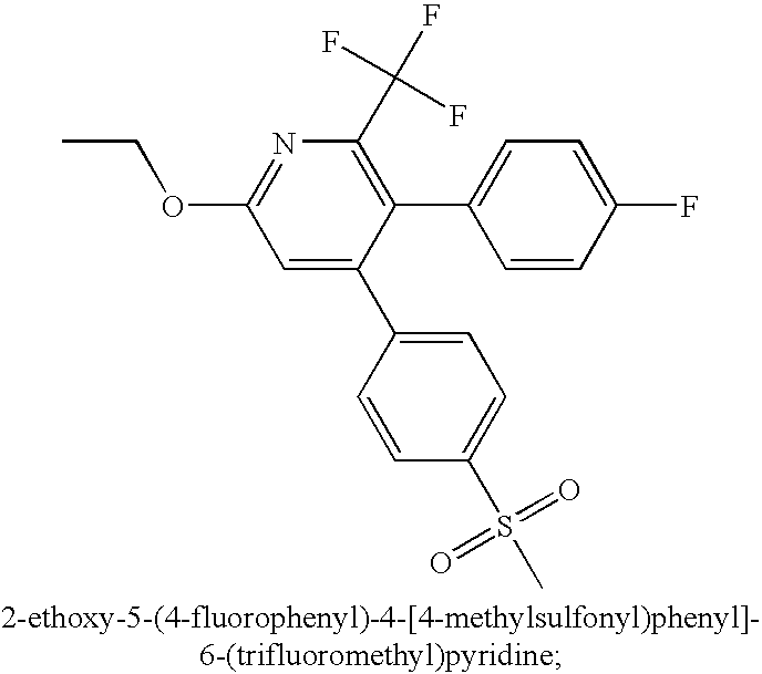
C1=C(C2=CC=C(S(C)(=O)=O)C=C2)C(C2=CC=C(F)C=C2)=C(C(F)(F)F)N=C1OCC
